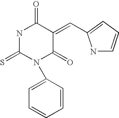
S=C1NC(=O)C(=CC2=CC=CN2)C(=O)N1C1=CC=CC=C1
